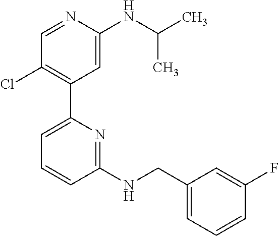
C1=NC(NC(C)C)=CC(C2=CC=CC(NCC3=CC=CC(F)=C3)=N2)=C1Cl
